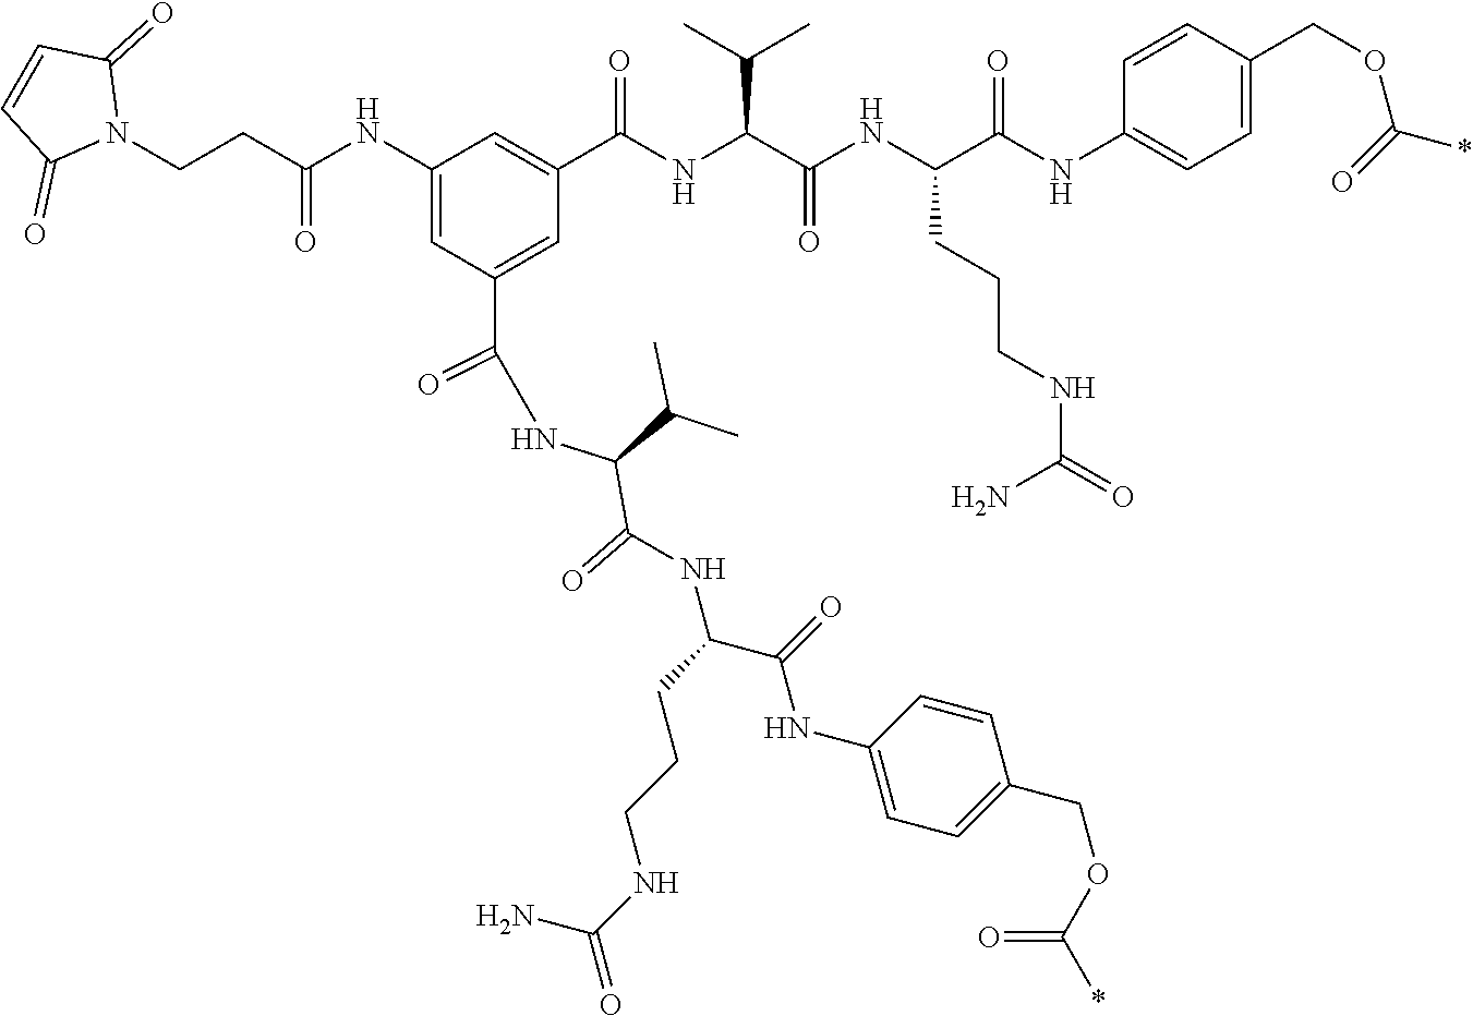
C1=CC(=O)N(CCC(NC2=CC(C(NC(C(NC(C(=O)NC3=CC=C(COC(*)=O)C=C3)CCCNC(=O)N)=O)C(C)C)=O)=CC(C(NC(C(=O)NC(C(NC3=CC=C(COC(*)=O)C=C3)=O)CCCNC(N)=O)C(C)C)=O)=C2)=O)C1=O
